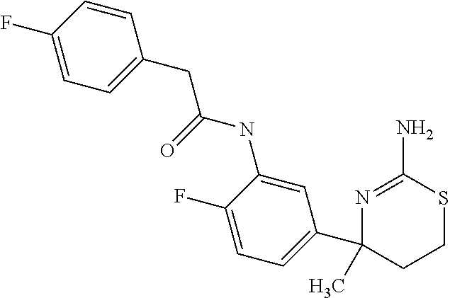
CC1(C2=CC=C(F)C(NC(=O)CC3=CC=C(F)C=C3)=C2)N=C(N)SCC1
